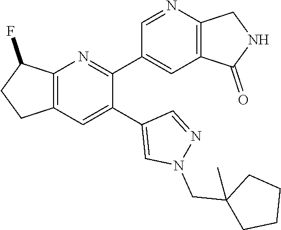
C12=C(C=C(C3=CN(CC4(C)CCCC4)N=C3)C(C3=CC4=C(N=C3)CNC4=O)=N1)CCC2F
